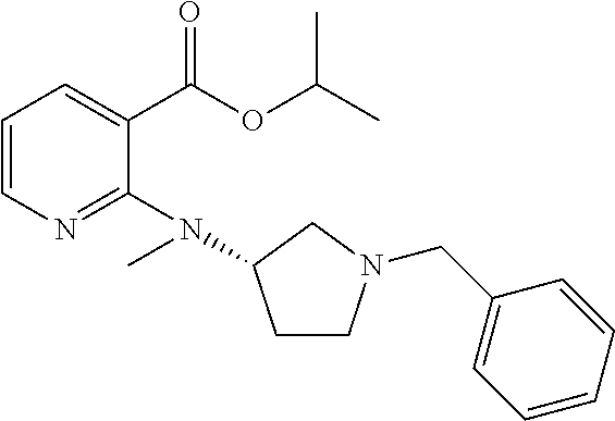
C1=CN=C(N(C)C2CCN(CC3=CC=CC=C3)C2)C(C(OC(C)C)=O)=C1
